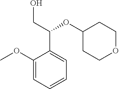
C1(OC)=CC=CC=C1C(CO)OC1CCOCC1
